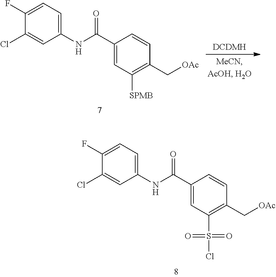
C1(C(NC2=CC=C(F)C(Cl)=C2)=O)=CC(S(Cl)(=O)=O)=C(C[OAc])C=C1.C1(C(NC2=CC=C(F)C(Cl)=C2)=O)=CC([SPMB])=C(C[OAc])C=C1
